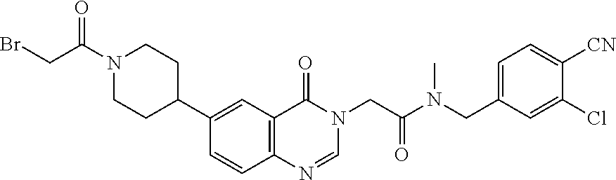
BrCC(N1CCC(C2=CC3=C(C=C2)N=CN(CC(N(CC2=CC=C([CN])C(Cl)=C2)C)=O)C3=O)CC1)=O
